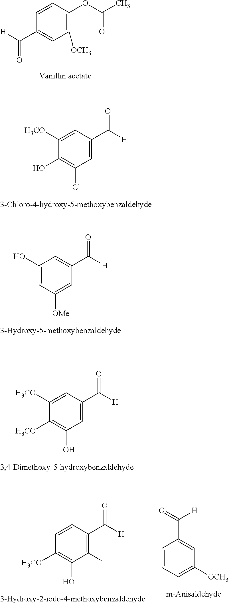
C1([OCH3])=C(OC(C)=O)C=CC(C([H])=O)=C1.C1=C(C([H])=O)C=C([H3CO])C(O)=C1Cl.C1(C([H])=O)=CC(O)=CC([OMe])=C1.C1=C(C([H])=O)C=C([H3CO])C([H3CO])=C1O.C1(I)=C(C([H])=O)C=CC([H3CO])=C1O.C1=CC=C([OCH3])C=C1C(=O)[H]
